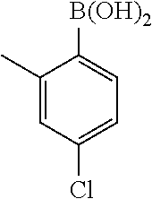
C1(C)=CC(Cl)=CC=C1[B(OH)2]
